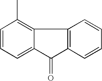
C1=CC=C2C(=C1C)C1=C(C2=O)C=CC=C1
